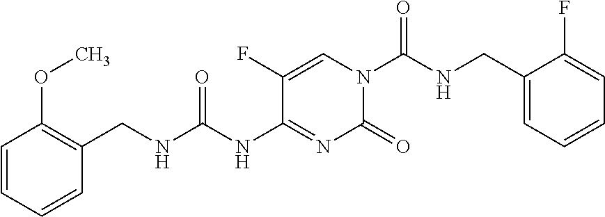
C1=C(F)C(NC(NCC2=C(OC)C=CC=C2)=O)=NC(=O)N1C(NCC1=CC=CC=C1F)=O
